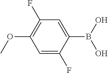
C1=C(F)C(B(O)O)=CC(F)=C1OC
